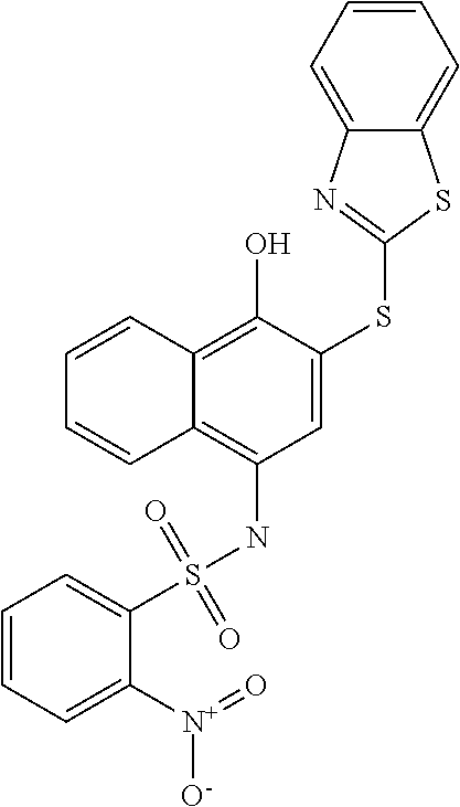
C1=C(SC2=NC3=CC=CC=C3S2)C(O)=C2C(=C1NS(C1=CC=CC=C1[N+](=O)[O-])(=O)=O)C=CC=C2
